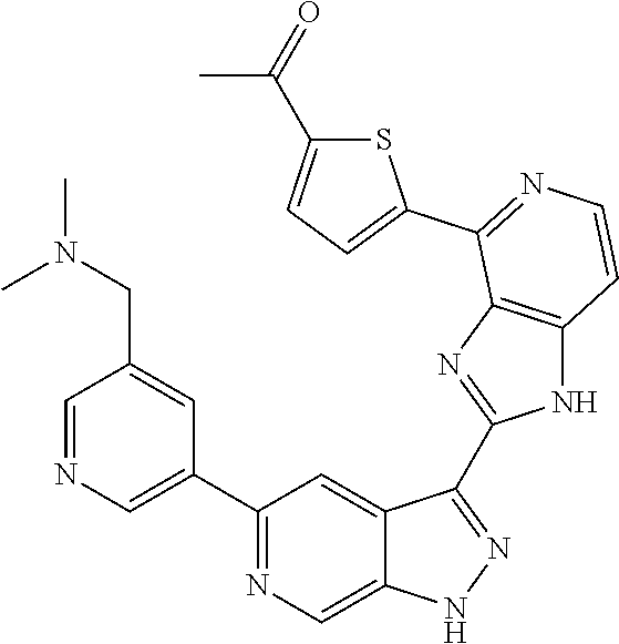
C1=NC=C(C2=NC=C3C(=C2)C(C2=NC4=C(N2)C=CN=C4C2=CC=C(C(=O)C)S2)=NN3)C=C1CN(C)C
